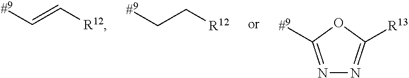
[#9]C=C[R12].[#9]CC[R12].N1=C([#9])OC([R13])=N1
